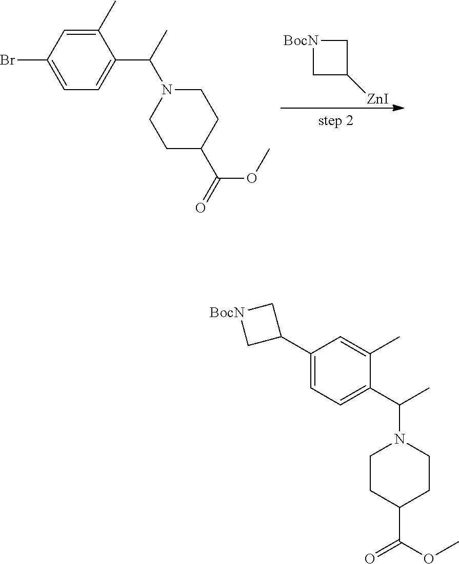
[BocN]1CC([ZnI])C1.C1(C)=CC(Br)=CC=C1C(C)N1CCC(C(OC)=O)CC1.C1(C)=CC(C2C[BocN]C2)=CC=C1C(C)N1CCC(C(OC)=O)CC1
